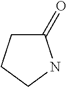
C1(=O)CCCN1
